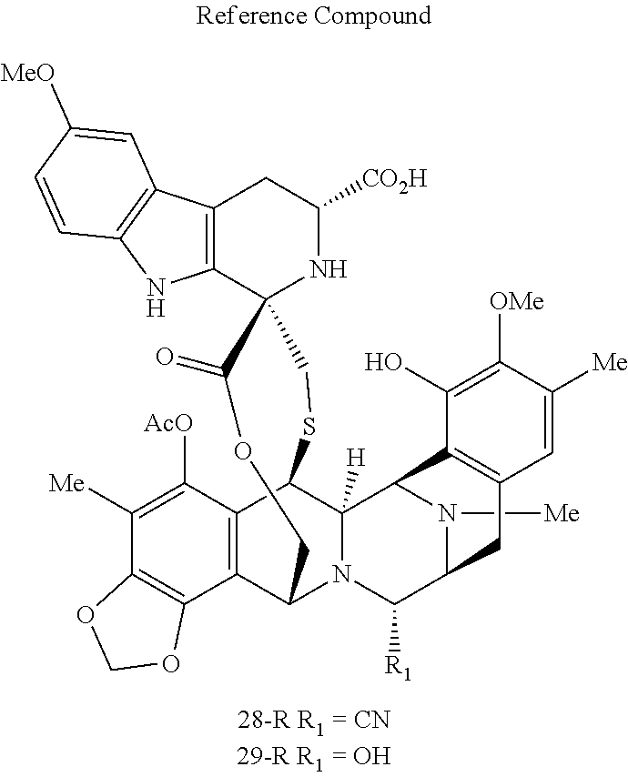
C12=C(C3=C(N1)C=CC([MeO])=C3)CC([CO2H])NC21C(=O)OCC2C3=C(C(SC1)C1([H])N2C([R1])C2N([Me])C1C1=C(C2)C=C([Me])C([OMe])=C1O)C([AcO])=C([Me])C1=C3OCO1
